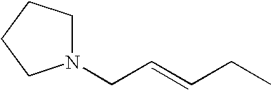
C1N(CC=CCC)CCC1
